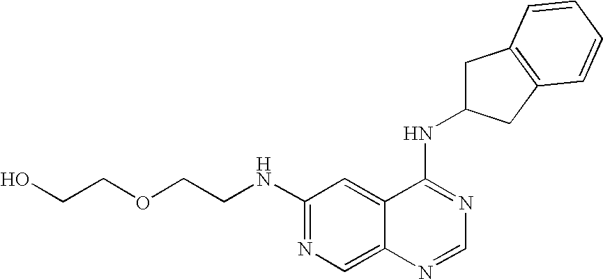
C1(NCCOCCO)=NC=C2C(=C1)C(NC1CC3=C(C1)C=CC=C3)=NC=N2
